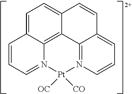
C1=C2C3=C4C(=C1)C=CC1=CC=CN(=C41)[Pt]([OC])([CO])N3=CC=C2
